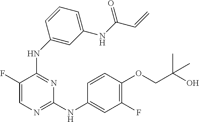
N(C1=NC=C(F)C(NC2=CC(NC(C=C)=O)=CC=C2)=N1)C1=CC(F)=C(OCC(O)(C)C)C=C1
